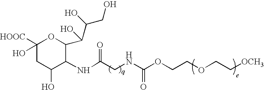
C1([HOOC])(O)CC(O)C(NC(CNC(OCCOCC[OCH3])=O)=O)C(C(C(CO)O)O)O1
